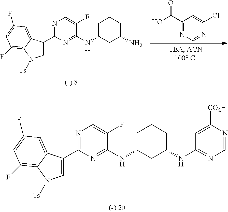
C1(NC2=NC(C3=CN([Ts])C4=C(F)C=C(F)C=C34)=NC=C2F)CCCC(NC2=NC=NC([CO2H])=C2)C1.N1=C(C(=O)O)C=C(Cl)N=C1.C1(NC2=NC(C3=CN([Ts])C4=C(F)C=C(F)C=C34)=NC=C2F)CCCC(N)C1
